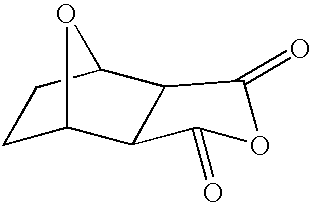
C1C2C3C(C(C1)O2)C(=O)OC3=O
